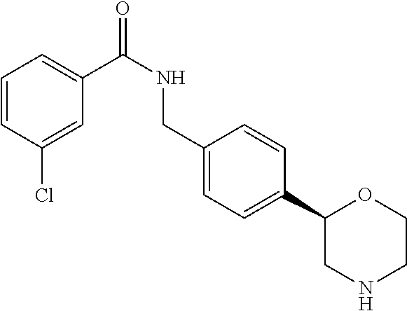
C1=CC(Cl)=CC(C(=O)NCC2=CC=C(C3CNCCO3)C=C2)=C1
